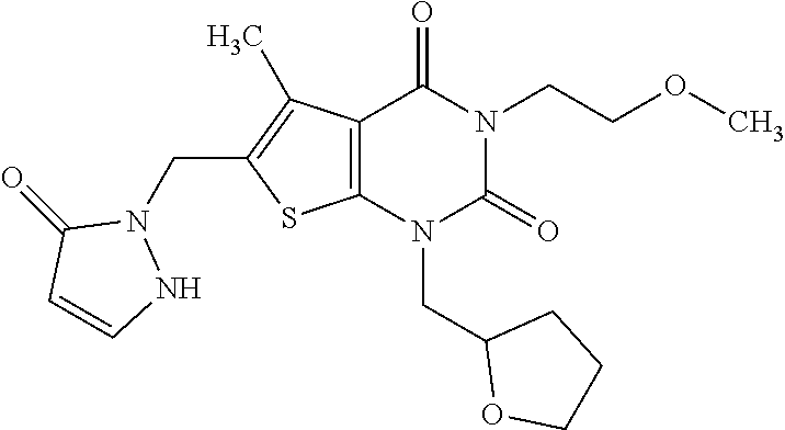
C12=C(N(CC3OCCC3)C(=O)N(CCOC)C1=O)SC(CN1C(=O)C=CN1)=C2C
